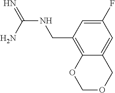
N(C(=N)N)CC1=C2C(=CC(F)=C1)COCO2
